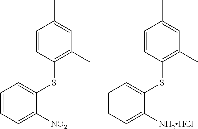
C1=CC=C([NO2])C(SC2=C(C)C=C(C)C=C2)=C1.C1=CC=C([NH2HCl])C(SC2=C(C)C=C(C)C=C2)=C1
